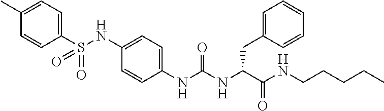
C1(C)=CC=C(S(NC2=CC=C(NC(NC(C(NCCCCC)=O)CC3=CC=CC=C3)=O)C=C2)(=O)=O)C=C1
